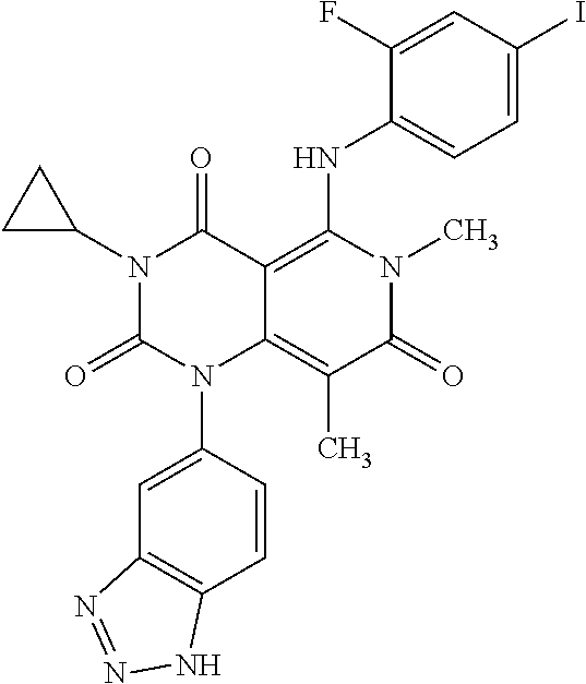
C1=CC(N2C3=C(C)C(=O)N(C)C(NC4=CC=C(I)C=C4F)=C3C(=O)N(C3CC3)C2=O)=CC2=C1NN=N2
